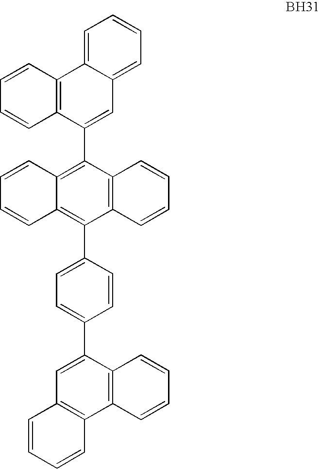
C1=C2C(=CC=C1)C=C(C1=C3C(=C(C4=CC=C(C5=CC6=C(C7=C5C=CC=C7)C=CC=C6)C=C4)C4=C1C=CC=C4)C=CC=C3)C1=C2C=CC=C1
